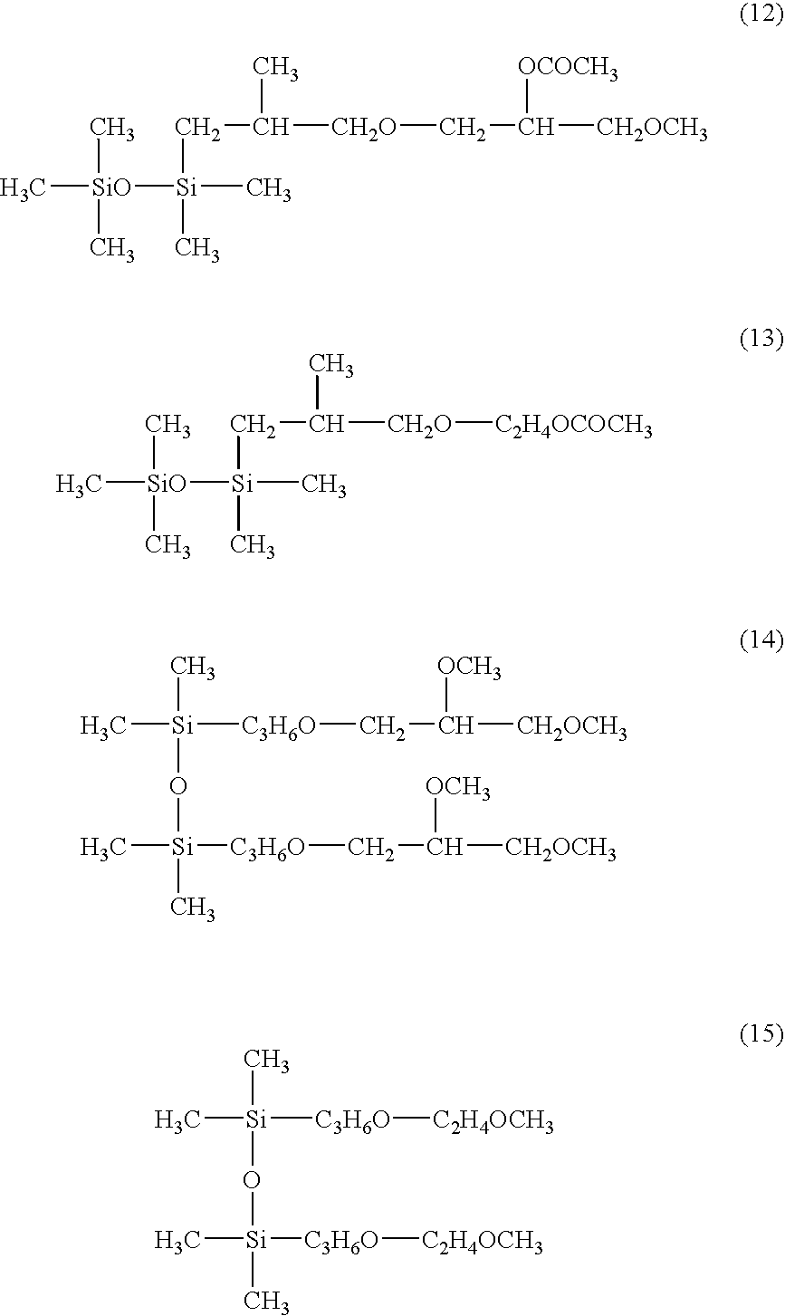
C[SiO]([Si](C)(C)CC([CH2O]CC([OCOCH3])[CH2OCH3])C)(C)C.C[SiO]([Si](C)(C)CC([CH2O][C2H4OCOCH3])C)(C)C.C[Si](C)(O[Si](C)(C)[C3H6O]CC([OCH3])[CH2OCH3])[C3H6O]CC([CH2OCH3])[OCH3].C[Si](C)(O[Si](C)(C)[C3H6O][C2H4OCH3])[C3H6O][C2H4OCH3]
